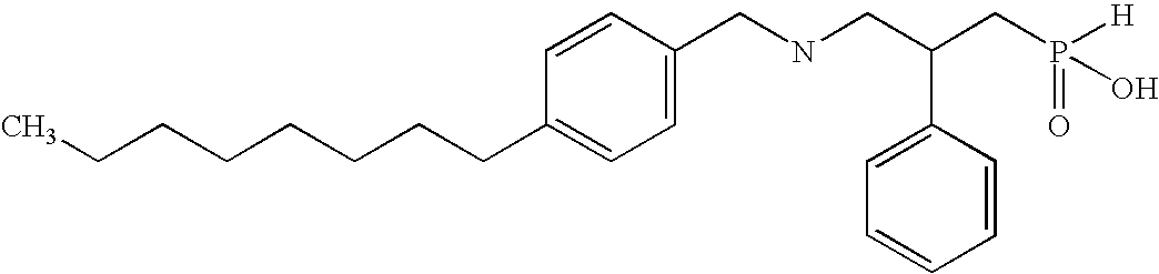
CCCCCCCCC1=CC=C(CNCC(CP(=O)([H])O)C2=CC=CC=C2)C=C1
